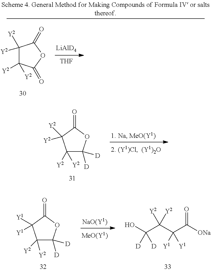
C1([Y2])([Y2])C([D])([D])OC(=O)C1([Y2])[Y2].OC(C(C(C([ONa])=O)([Y1])[Y1])([Y2])[Y2])([D])[D].C1([Y2])([Y2])C([D])([D])OC(=O)C1([Y1])[Y1].[LiAlD4].[THF].C1([Y2])([Y2])C([Y2])([Y2])C(=O)OC1=O
